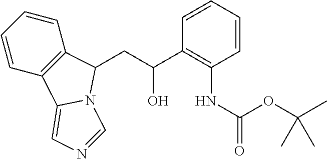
C1=CC2=C(C=C1)C(CC(C1=C(NC(=O)OC(C)(C)C)C=CC=C1)O)N1C2=CN=C1
